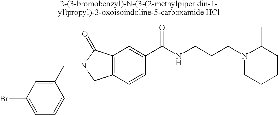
C1=C(Br)C=C(CN2CC3=C(C2=O)C=C(C(NCCCN2CCCCC2C)=O)C=C3)C=C1
